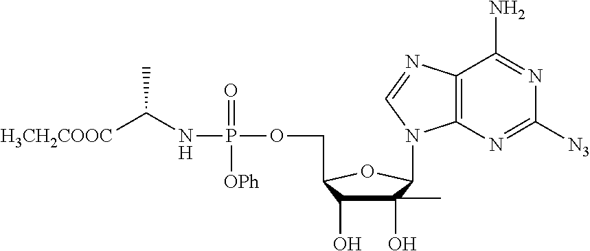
C1(O)(C)C(O)C(COP(=O)([OPh])NC([H3CH2COOC])C)OC1N1C2=C(C(N)=NC([N3])=N2)N=C1
